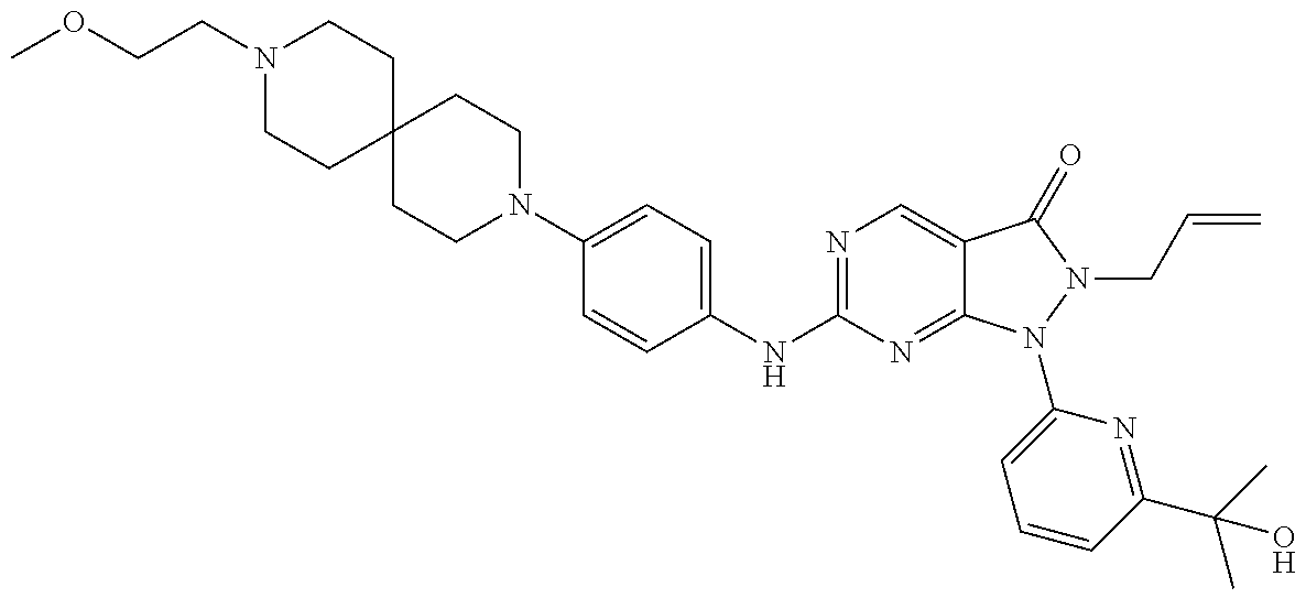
N1(CCOC)CCC2(CC1)CCN(C1=CC=C(NC3=NC=C4C(=N3)N(C3=CC=CC(C(C)(C)O)=N3)N(CC=C)C4=O)C=C1)CC2
